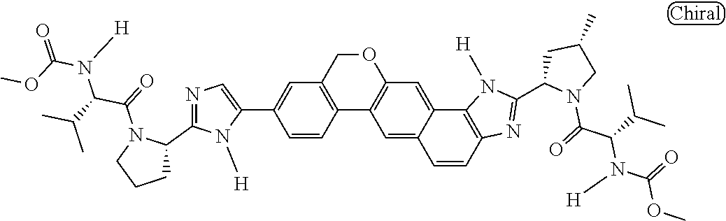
C1=CC2=C(C=C1C1=CN=C(C3N(C(=O)C(C(C)C)N(C(=O)OC)[H])CCC3)N1[H])COC1=C2C=C2C(=C1)C1=C(C=C2)N=C(C2N(C(=O)C(C(C)C)N(C(OC)=O)[H])CC(C)C2)N1[H]
